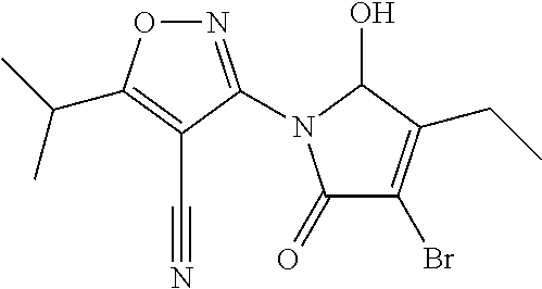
N1=C(N2C(=O)C(Br)=C(CC)C2O)C(C#N)=C(C(C)C)O1
